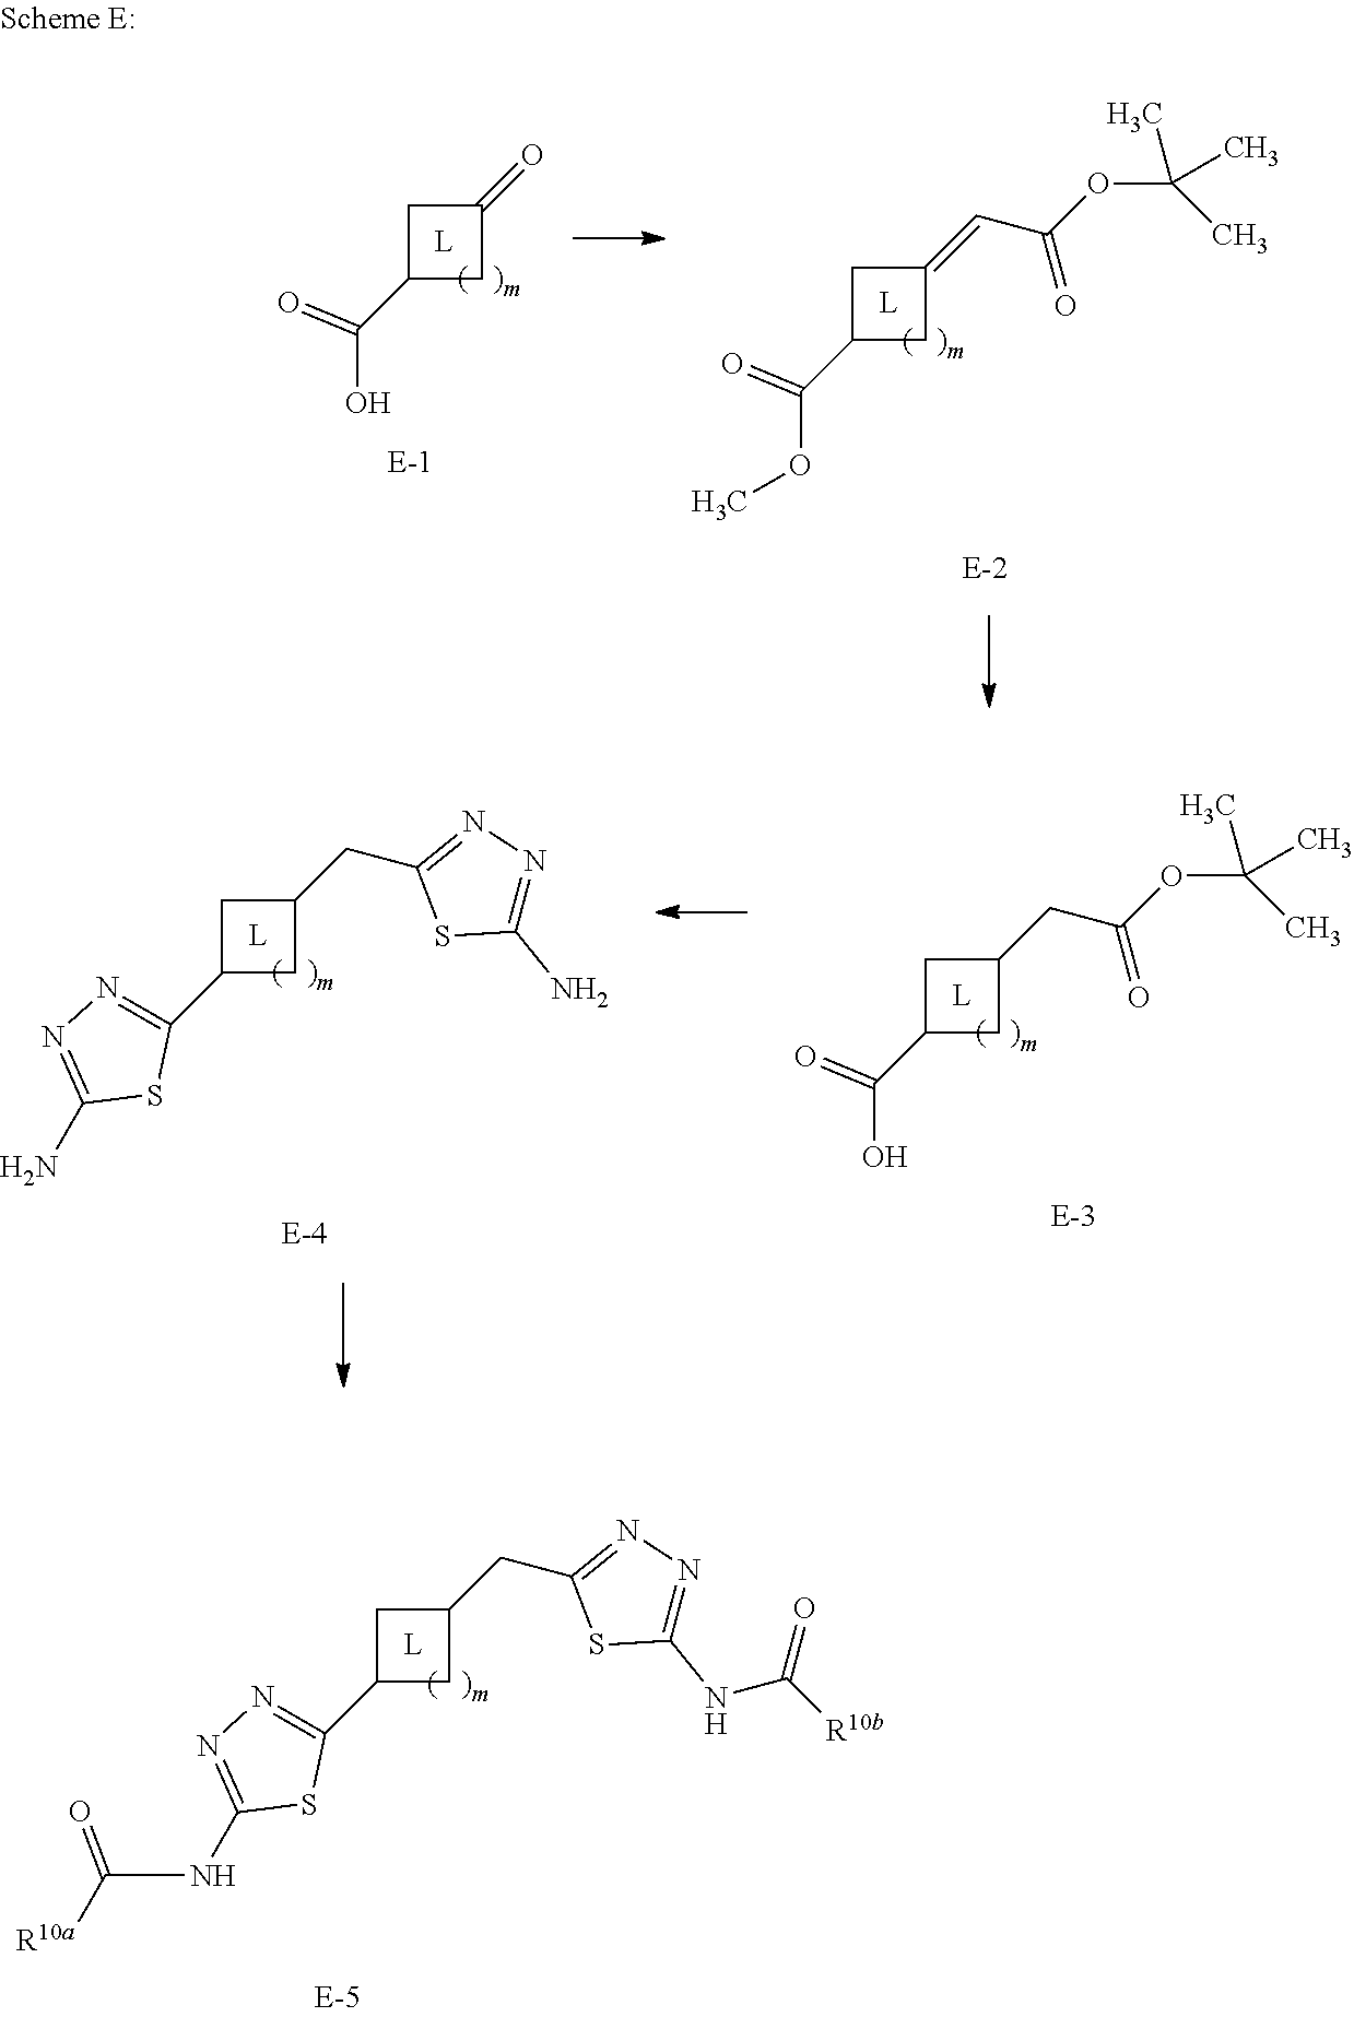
C1C(C(O)=O)CC1=O.C1C(C(OC)=O)CC1=CC(OC(C)(C)C)=O.C1C(C2=NN=C(NC(=O)[R10a])S2)CC1CC1=NN=C(NC(=O)[R10b])S1.C1C(C(O)=O)CC1CC(OC(C)(C)C)=O.C1C(C2=NN=C(N)S2)CC1CC1=NN=C(N)S1
